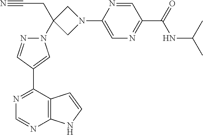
C1(C2=CN(C3(CC#N)CN(C4=CN=C(C(NC(C)C)=O)C=N4)C3)N=C2)=NC=NC2=C1C=CN2
